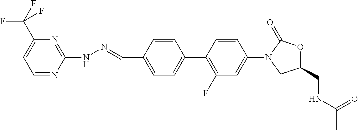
C1(C=NNC2=NC(C(F)(F)F)=CC=N2)=CC=C(C2=C(F)C=C(N3CC(CNC(C)=O)OC3=O)C=C2)C=C1
